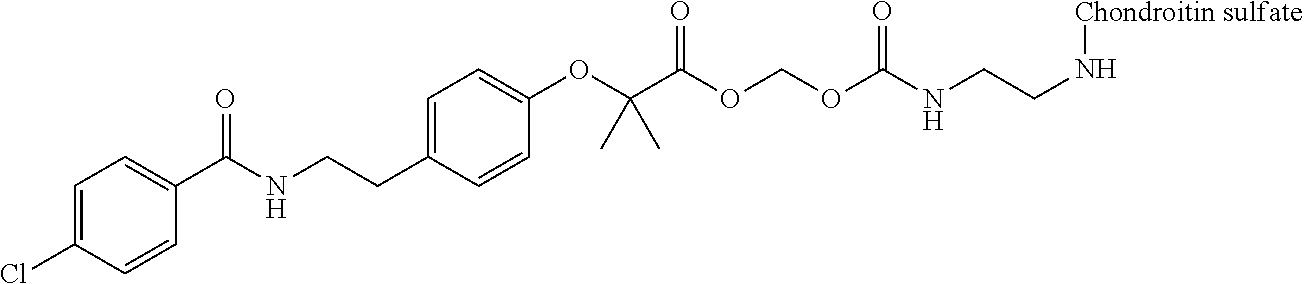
C1=C(Cl)C=CC(C(NCCC2=CC=C(OC(C(OCOC(NCCN[Chondroitin sulfate])=O)=O)(C)C)C=C2)=O)=C1
